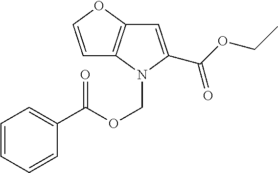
C1=CC=CC(C(OCN2C3=C(OC=C3)C=C2C(OCC)=O)=O)=C1
